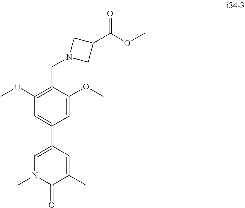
C1(C2=CC(OC)=C(CN3CC(C(OC)=O)C3)C(OC)=C2)=CN(C)C(=O)C(C)=C1
